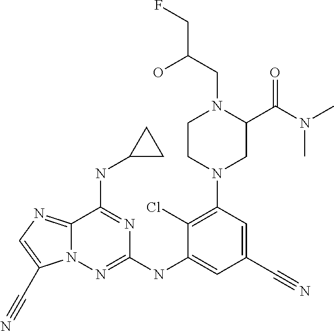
C1CN(C2=C(Cl)C(NC3=NN4C(=NC=C4C#N)C(NC4CC4)=N3)=CC(C#N)=C2)CC(C(N(C)C)=O)N1CC(CF)O
